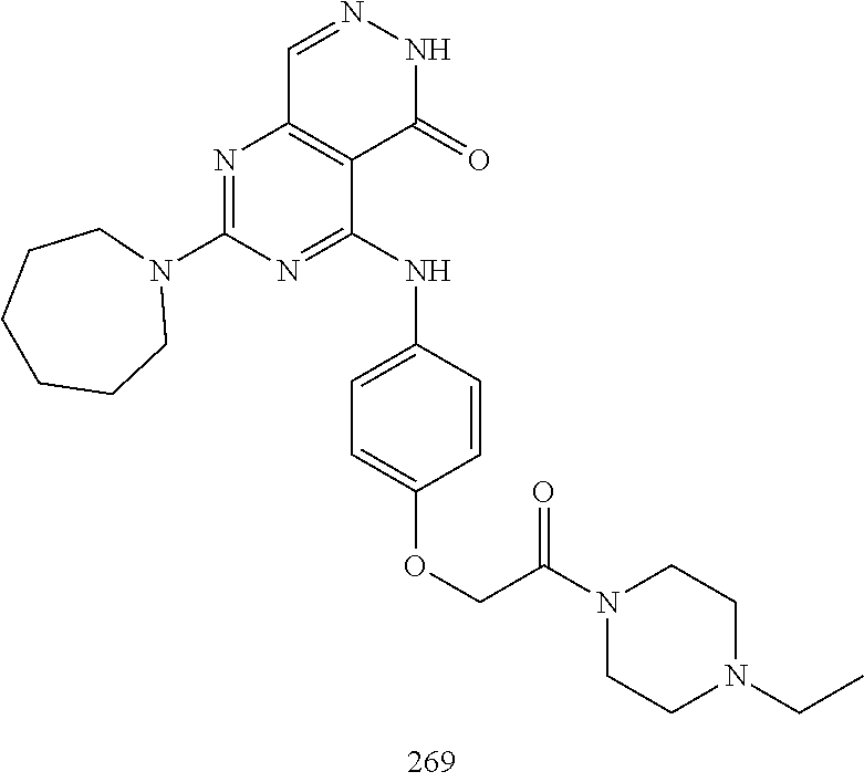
C1=NNC(=O)C2=C1N=C(N1CCCCCC1)N=C2NC1=CC=C(OCC(N2CCN(CC)CC2)=O)C=C1
